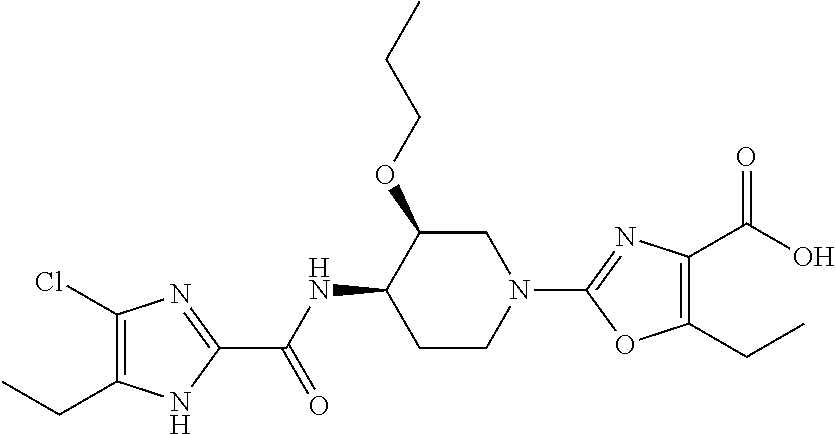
C1(Cl)=C(CC)NC(C(NC2CCN(C3=NC(C(O)=O)=C(CC)O3)CC2OCCC)=O)=N1
